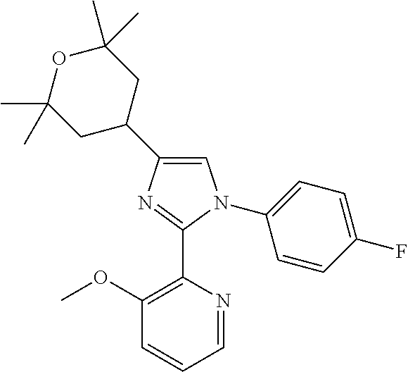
C1=C(C2CC(C)(C)OC(C)(C)C2)N=C(C2=C(OC)C=CC=N2)N1C1=CC=C(F)C=C1
